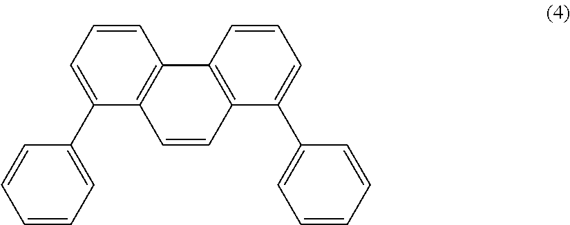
C1=CC=C(C2=CC=CC=C2)C2=C1C1=C(C=C2)C(C2=CC=CC=C2)=CC=C1
